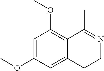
C1=C(OC)C=C2C(=C1OC)C(C)=NCC2
